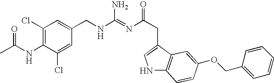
C1(Cl)=C(NC(C)=O)C(Cl)=CC(CNC(=NC(CC2=CNC3=C2C=C(OCC2=CC=CC=C2)C=C3)=O)N)=C1
